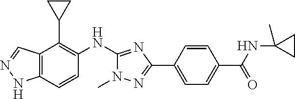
C12=C(C=CC(NC3=NC(C4=CC=C(C(=O)NC5(C)CC5)C=C4)=NN3C)=C1C1CC1)NN=C2
